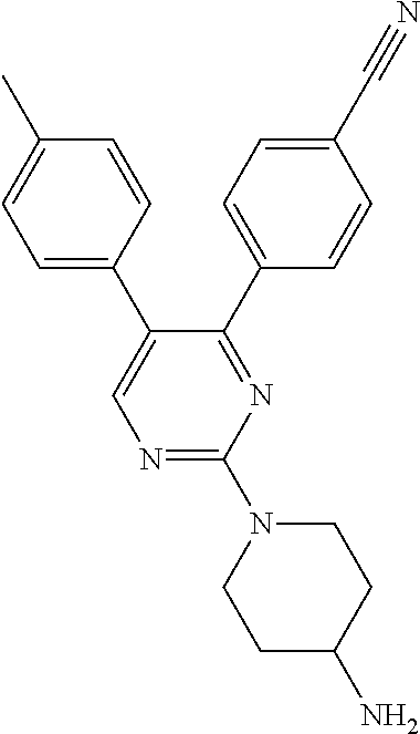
N1=C(N2CCC(N)CC2)N=C(C2=CC=C(C#N)C=C2)C(C2=CC=C(C)C=C2)=C1
